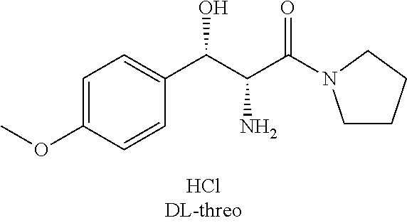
C1=CC(OC)=CC=C1C(C(C(=O)N1CCCC1)N)O
